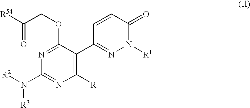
C1([R])=C(C2=NN([R1])C(=O)C=C2)C(OCC(=O)[R54])=NC(N([R3])[R2])=N1
